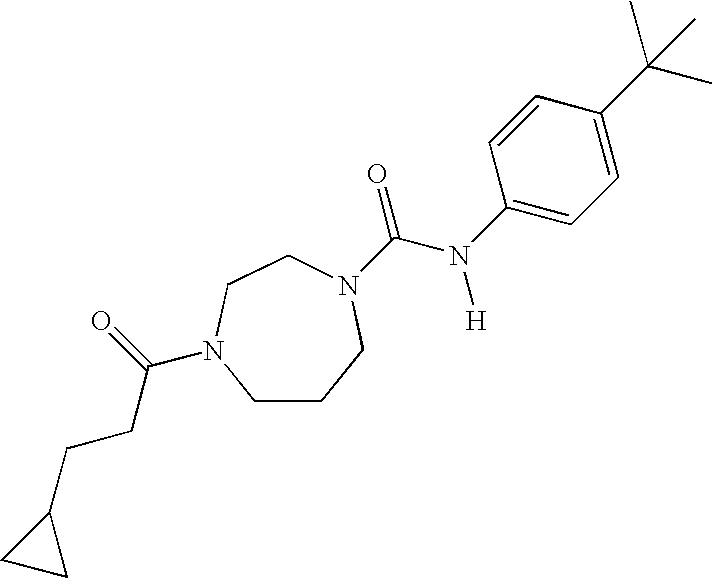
C1CCN(C(=O)N([H])C2=CC=C(C(C)(C)C)C=C2)CCN1C(=O)CCC1CC1
